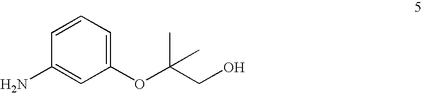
C1(OC(CO)(C)C)=CC=CC(N)=C1
